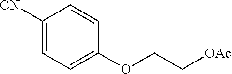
C1([CN])=CC=C(OCC[OAc])C=C1
